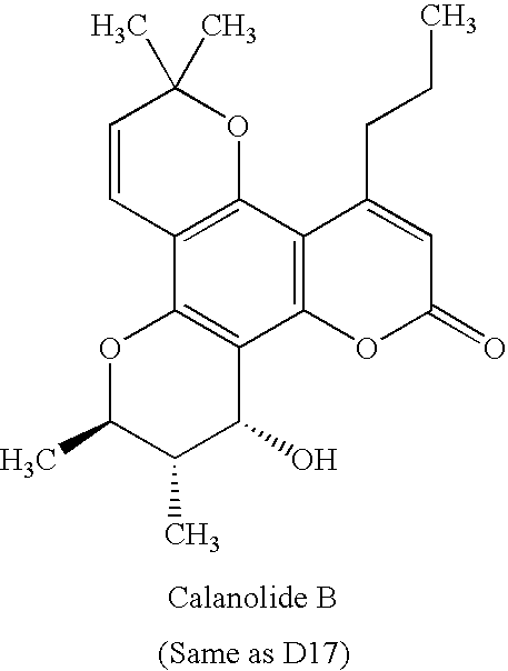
C1=CC2=C(OC1(C)C)C1=C(C3=C2OC(C)C(C)C3O)OC(=O)C=C1CCC
